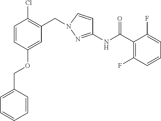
C1=CC(COC2=CC(CN3C=CC(NC(C4=C(F)C=CC=C4F)=O)=N3)=C(Cl)C=C2)=CC=C1
